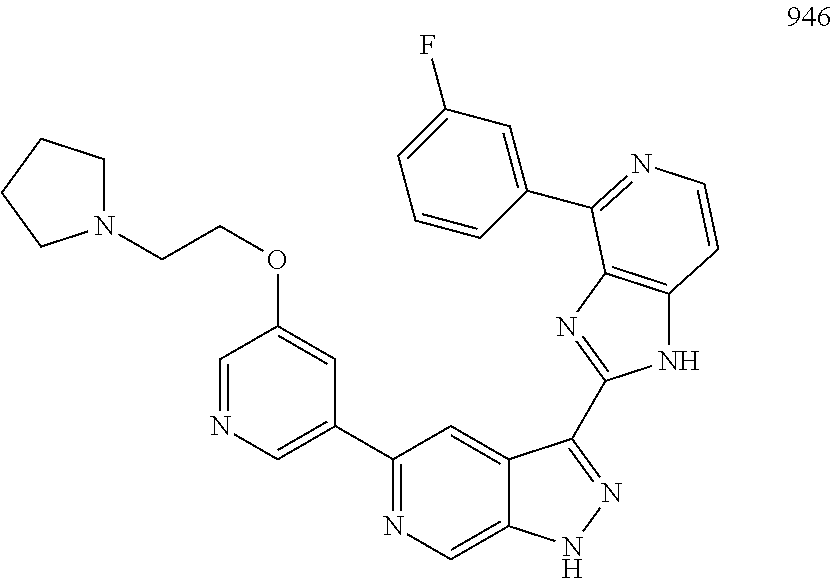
C1=NC=C(C2=NC=C3C(=C2)C(C2=NC4=C(N2)C=CN=C4C2=CC(F)=CC=C2)=NN3)C=C1OCCN1CCCC1
